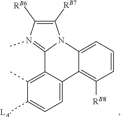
C1=C2C(=C(C)C([LA])=C1)C1=N(C)C([RB6])=C([RB7])N1C1=CC=CC([RB8])=C21
